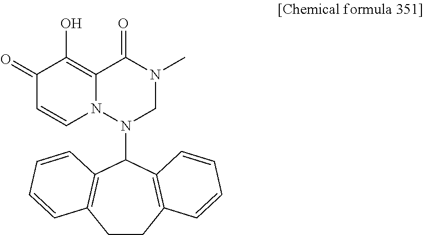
C1CC2=C(C(N3CN(C)C(=O)C4=C(O)C(=O)C=CN34)C3=C1C=CC=C3)C=CC=C2
